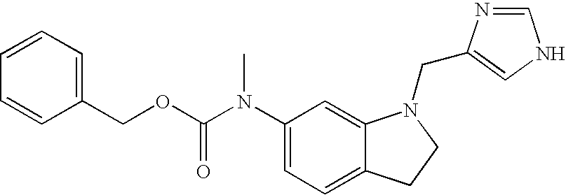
C1(N(C(OCC2=CC=CC=C2)=O)C)=CC=C2C(=C1)N(CC1=CNC=N1)CC2
